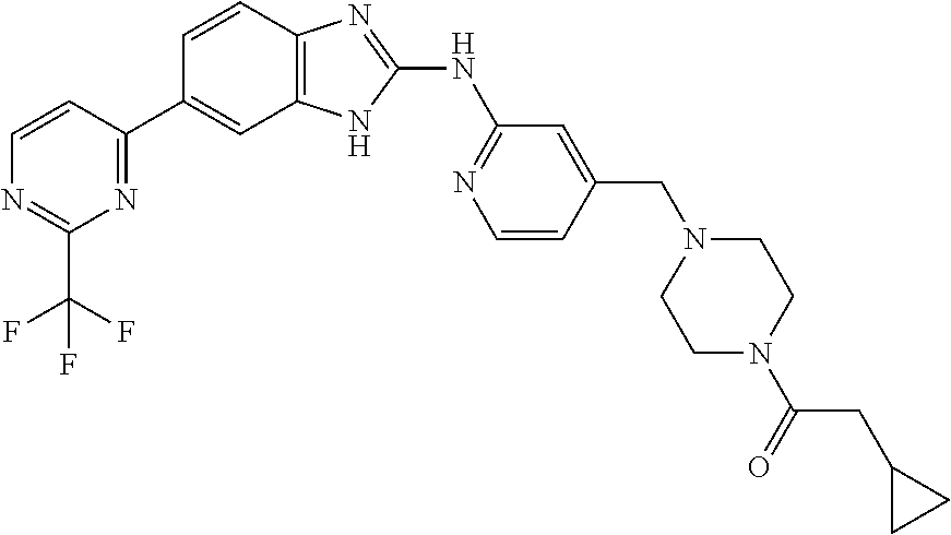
C1=CC(C2=CC3=C(C=C2)N=C(NC2=NC=CC(CN4CCN(C(=O)CC5CC5)CC4)=C2)N3)=NC(C(F)(F)F)=N1
